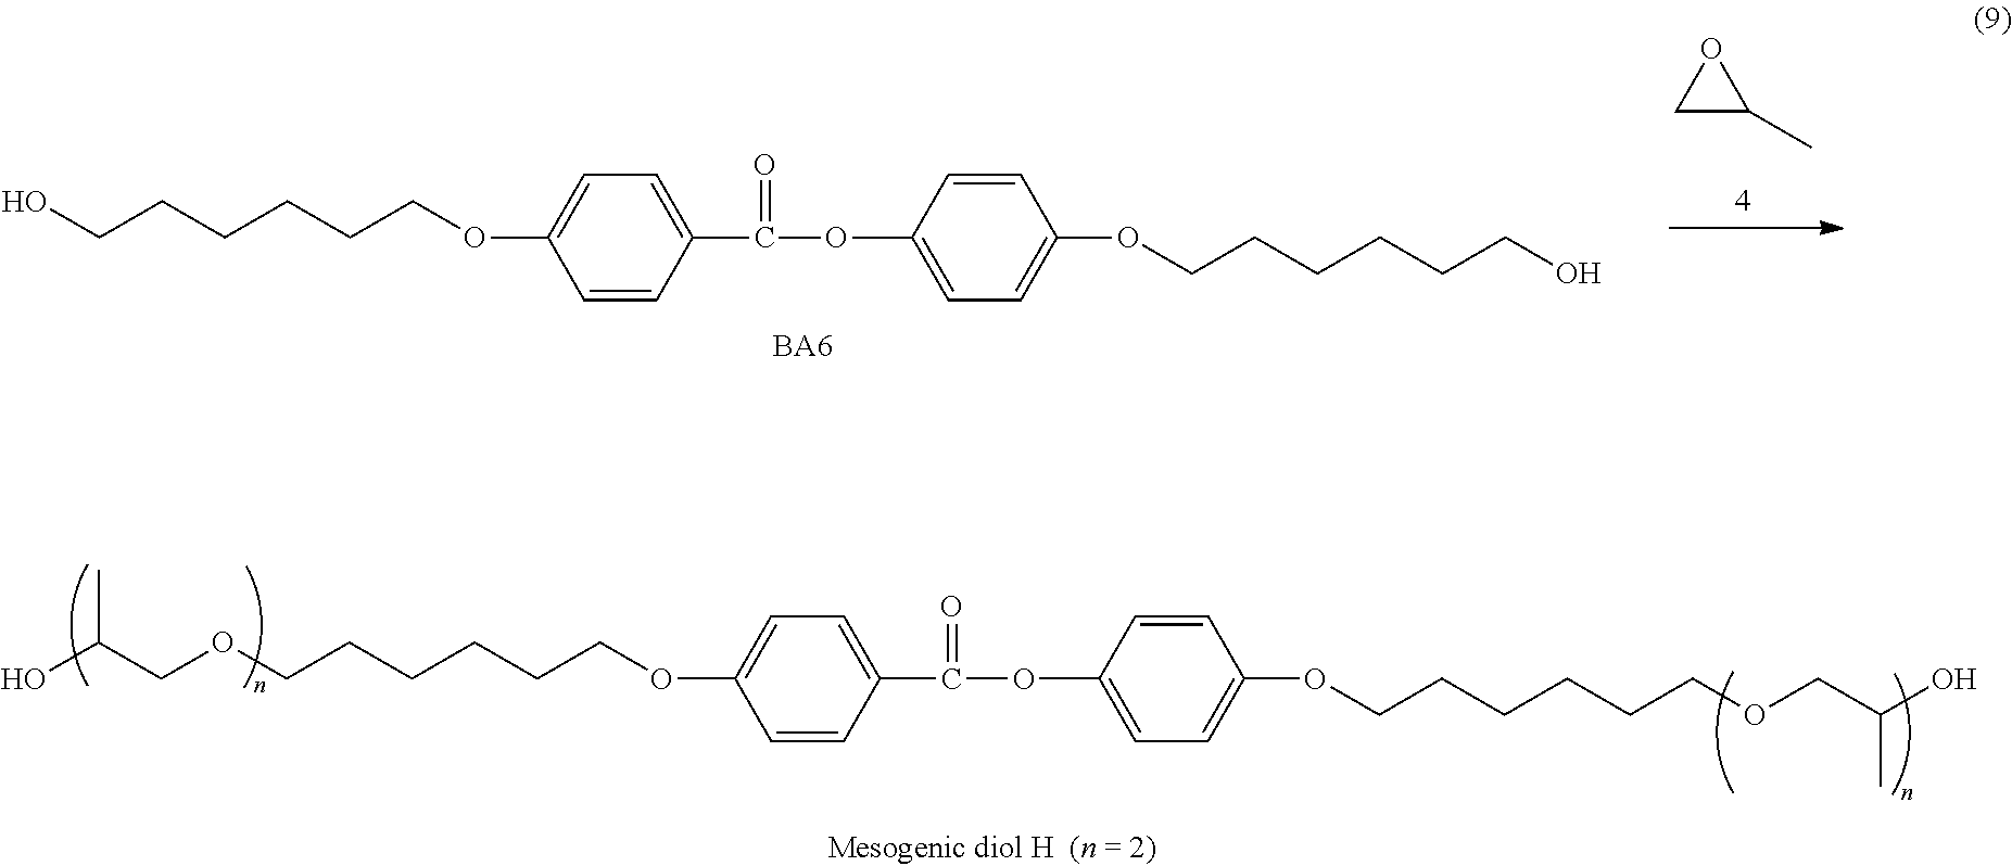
C1=CC(C(=O)OC2=CC=C(OCCCCCCOCC(O)C)C=C2)=CC=C1OCCCCCCOCC(O)C.C1=CC(C(OC2=CC=C(OCCCCCCO)C=C2)=O)=CC=C1OCCCCCCO.[BA6].C1C(C)O1
